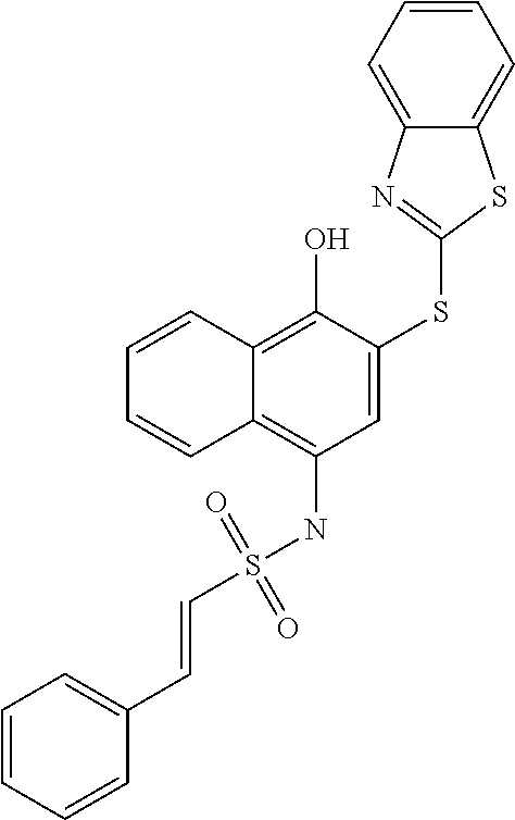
C(S(NC1=C2C(=C(O)C(SC3=NC4=CC=CC=C4S3)=C1)C=CC=C2)(=O)=O)=CC1=CC=CC=C1
